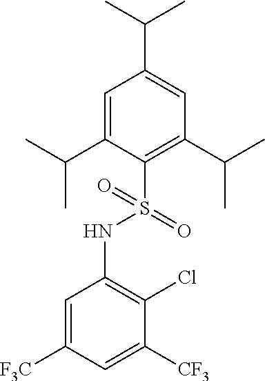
C1=C([F3C])C=C([CF3])C(Cl)=C1NS(C1=C(C(C)C)C=C(C(C)C)C=C1C(C)C)(=O)=O
